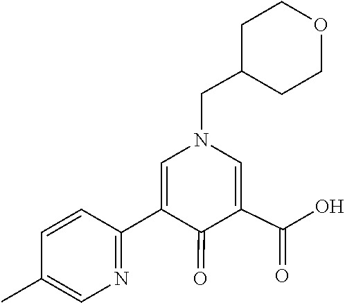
C1=CC(C)=CN=C1C1=CN(CC2CCOCC2)C=C(C(O)=O)C1=O
